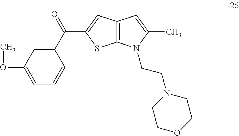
C1(C(=O)C2=CC3=C(S2)N(CCN2CCOCC2)C(C)=C3)=CC(OC)=CC=C1
